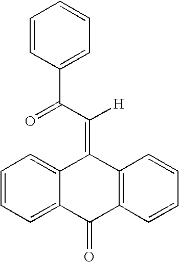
C12=CC=CC=C1C(=O)C1=C(C2=C([H])C(=O)C2=CC=CC=C2)C=CC=C1
